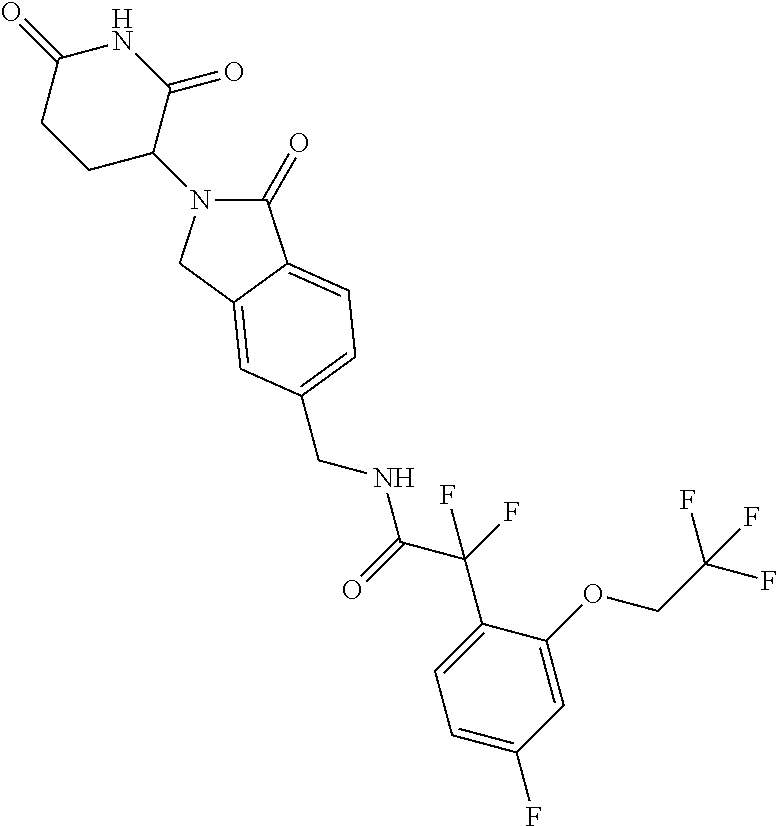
C1(=O)N(C2C(=O)NC(=O)CC2)CC2=CC(CNC(C(F)(C3=CC=C(F)C=C3OCC(F)(F)F)F)=O)=CC=C12
